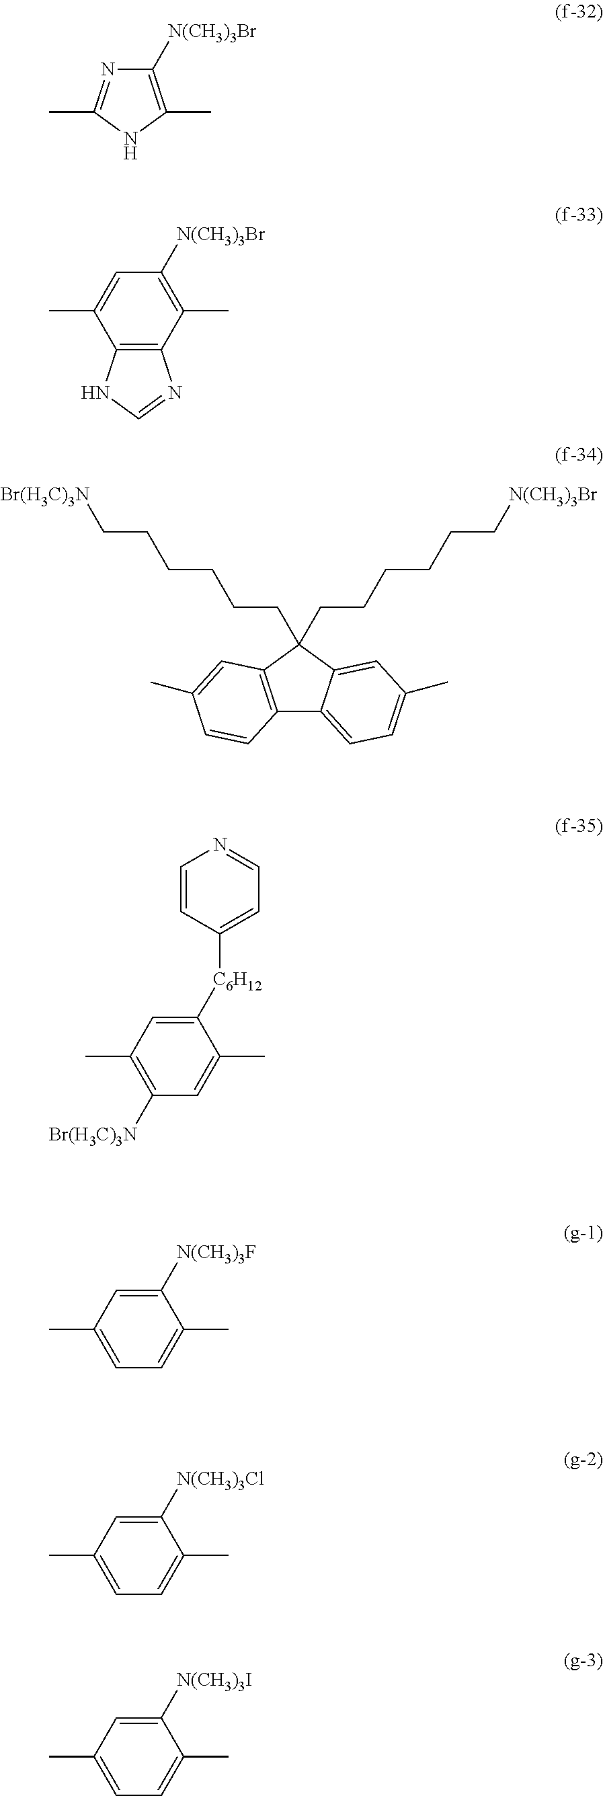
C1([N(CH3)3Br])=C(C)NC(C)=N1.CC1=CC([N(CH3)3Br])=C(C)C2=C1NC=N2.C12=C(C(CCCCCC[N(CH3)3Br])(CCCCCC[Br(H3C)3N])C3=CC(C)=CC=C13)C=C(C)C=C2.CC1=C([Br(H3C)3N])C=C(C)C([C6H12]C2=CC=NC=C2)=C1.C1=C(C)C=C([N(CH3)3F])C(C)=C1.C1=C(C)C=C([N(CH3)3Cl])C(C)=C1.C1=C(C)C=C([N(CH3)3I])C(C)=C1
